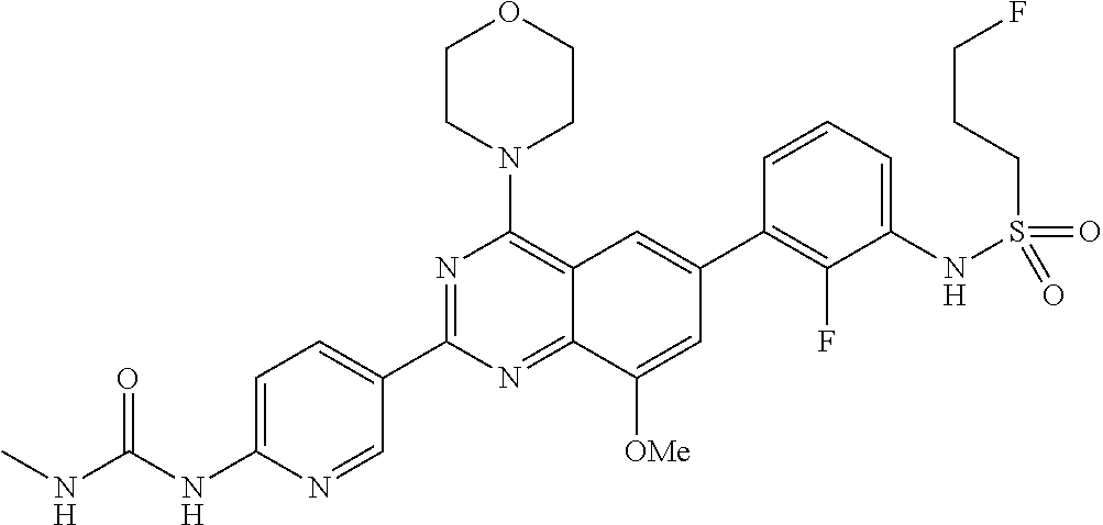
C12=NC(C3=CC=C(NC(NC)=O)N=C3)=NC(N3CCOCC3)=C1C=C(C1=C(F)C(NS(CCCF)(=O)=O)=CC=C1)C=C2[OMe]
